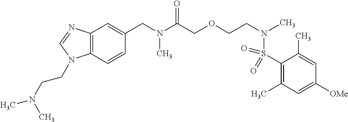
C(N(C(COCCN(S(C1=C(C)C=C([OMe])C=C1C)(=O)=O)C)=O)C)C1=CC2=C(C=C1)N(CCN(C)C)C=N2
